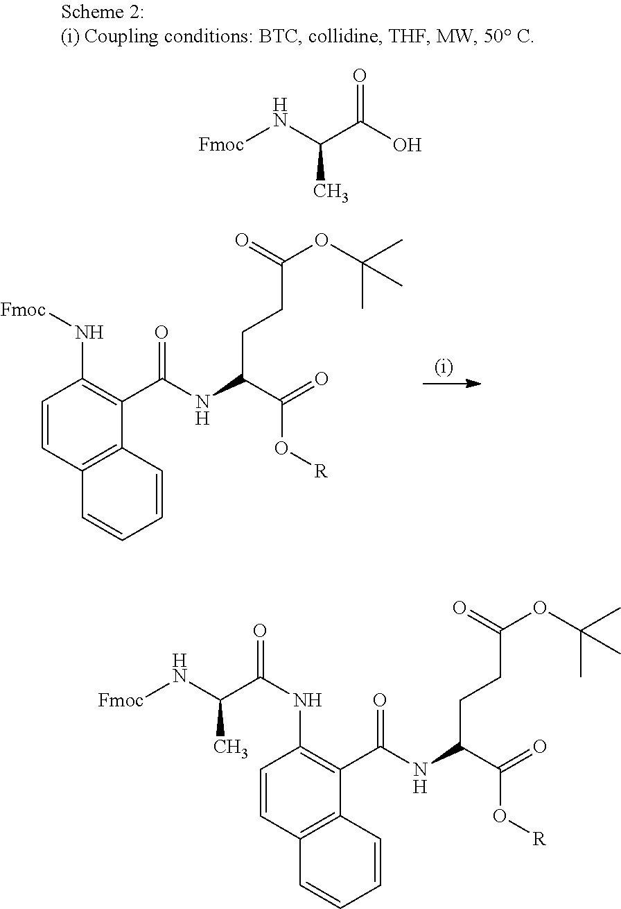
C1=CC2=C(C=C1)C=CC(N[Fmoc])=C2C(=O)NC(CCC(OC(C)(C)C)=O)C(=O)O[R].C(C)(N[Fmoc])C(O)=O.C1=CC2=C(C=C1)C=CC(NC(C(C)N[Fmoc])=O)=C2C(=O)NC(CCC(OC(C)(C)C)=O)C(=O)O[R]
